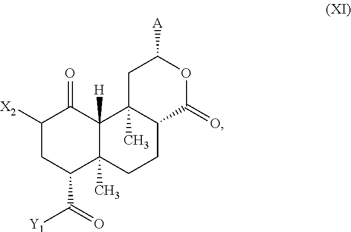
C1([X2])CC(C(=O)[Y1])C2(C)C([H])(C1=O)C1(C)C(CC2)C(=O)OC([A])C1
